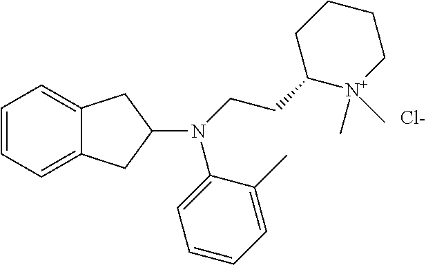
[Cl-].C1=CC=C2C(=C1)CC(N(CCC1[N+](C)(C)CCCC1)C1=CC=CC=C1C)C2
